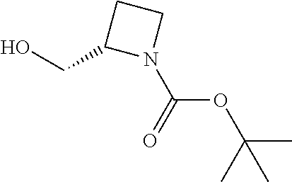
OCC1N(C(=O)OC(C)(C)C)CC1
